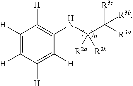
C(NC1=C([H])C([H])=C([H])C([H])=C1[H])(C([R3c])([R3a])[R3b])([R2a])[R2b]
